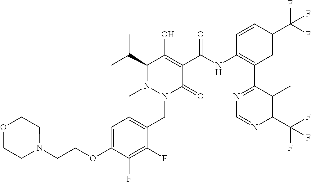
C1=C(OCCN2CCOCC2)C(F)=C(F)C(CN2C(=O)C(C(=O)NC3=C(C4=NC=NC(C(F)(F)F)=C4C)C=C(C(F)(F)F)C=C3)=C(O)C(C(C)C)N2C)=C1
